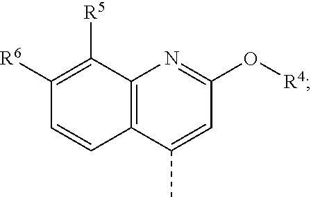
C12=C(C(C)=CC(O[R4])=N1)C=CC([R6])=C2[R5]
